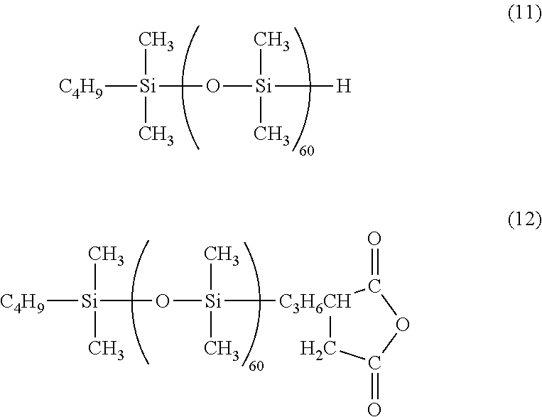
[Si](O[Si]([H])(C)C)([C4H9])(C)C.[Si](O[Si]([C3H6CH]1CC(=O)OC1=O)(C)C)([C4H9])(C)C
